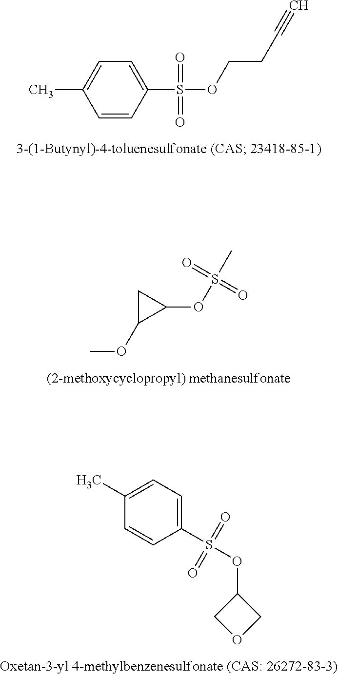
C1=CC(S(OCCC#C)(=O)=O)=CC=C1C.C1(OS(C)(=O)=O)CC1OC.C1(S(OC2COC2)(=O)=O)=CC=C(C)C=C1
